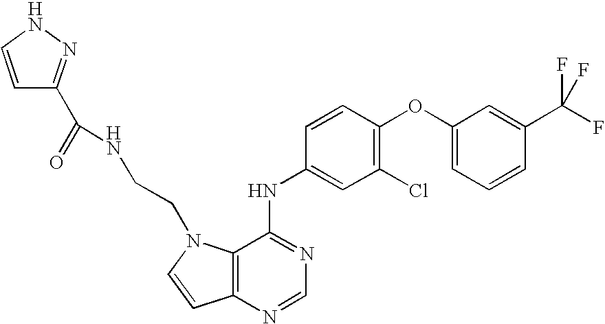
C1(OC2=C(Cl)C=C(NC3=NC=NC4=C3N(CCNC(=O)C3=NNC=C3)C=C4)C=C2)=CC=CC(C(F)(F)F)=C1
